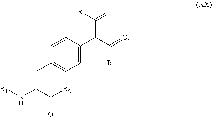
C1(CC(C([R2])=O)N[R1])=CC=C(C(C(=O)[R])C(=O)[R])C=C1
